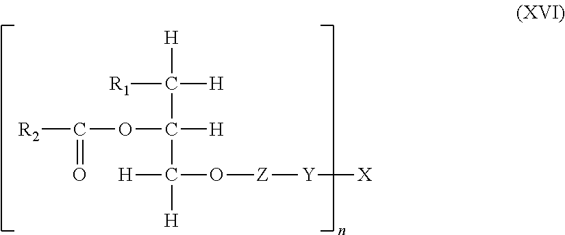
[H]C(C(OC(=O)[R2])([H])C([H])([H])O[Z][Y][X])([R1])[H]
